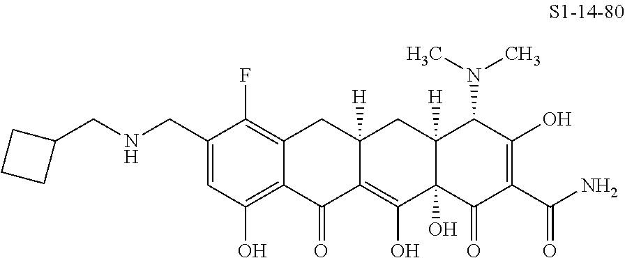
C1(CNCC2CCC2)=CC(O)=C2C(=C1F)CC1([H])C(=C(O)C3(O)C([H])(C1)C(N(C)C)C(O)=C(C(N)=O)C3=O)C2=O
